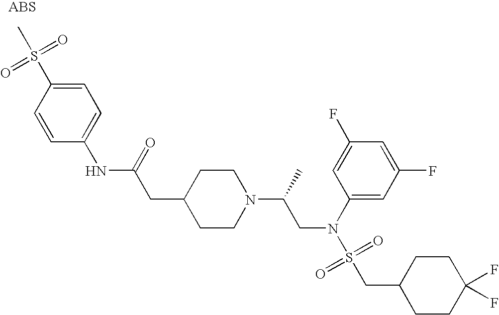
C1=CC(NC(CC2CCN(C(C)CN(S(=O)(=O)CC3CCC(F)(F)CC3)C3=CC(F)=CC(F)=C3)CC2)=O)=CC=C1S(C)(=O)=O
